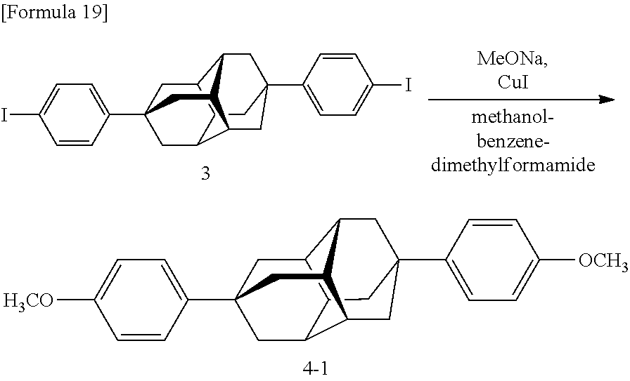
C1C2C3C4CC1(C1=CC=C(I)C=C1)CC1C4CC(C4=CC=C(I)C=C4)(CC21)C3.C1C2C3C4CC1(C1=CC=C([H3CO])C=C1)CC1C4CC(C4=CC=C([OCH3])C=C4)(CC21)C3
